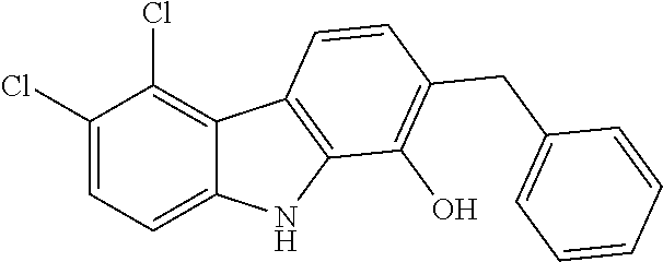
C1(Cl)=CC=C2C(=C1Cl)C1=C(N2)C(O)=C(CC2=CC=CC=C2)C=C1
